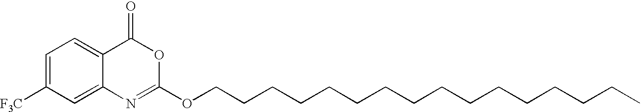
C1=C([F3C])C=C2C(=C1)C(=O)OC(OCCCCCCCCCCCCCCCC)=N2
